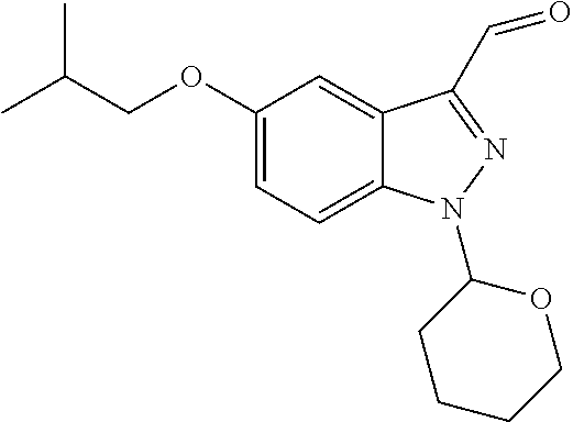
C1(OCC(C)C)=CC=C2C(=C1)C(C=O)=NN2C1CCCCO1
